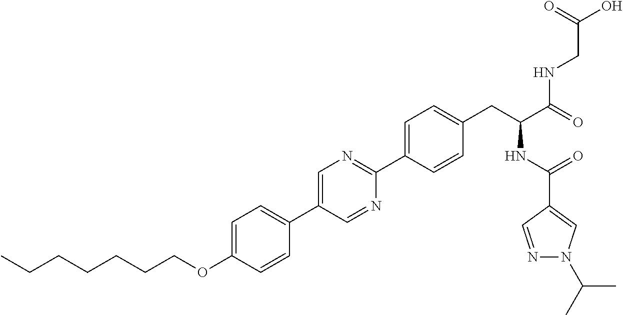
CCCCCCCOC1=CC=C(C2=CN=C(C3=CC=C(CC(C(=O)NCC(O)=O)NC(=O)C4=CN(C(C)C)N=C4)C=C3)N=C2)C=C1
